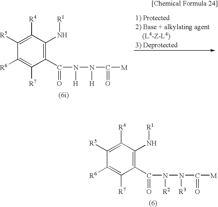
C1(C(=O)N([H])N([H])C(=O)[M])=C(N[R1])C([R4])=C([R5])C([R6])=C1[R7].C1(C(=O)N([R2])N([R3])C(=O)[M])=C(N[R1])C([R4])=C([R5])C([R6])=C1[R7]
